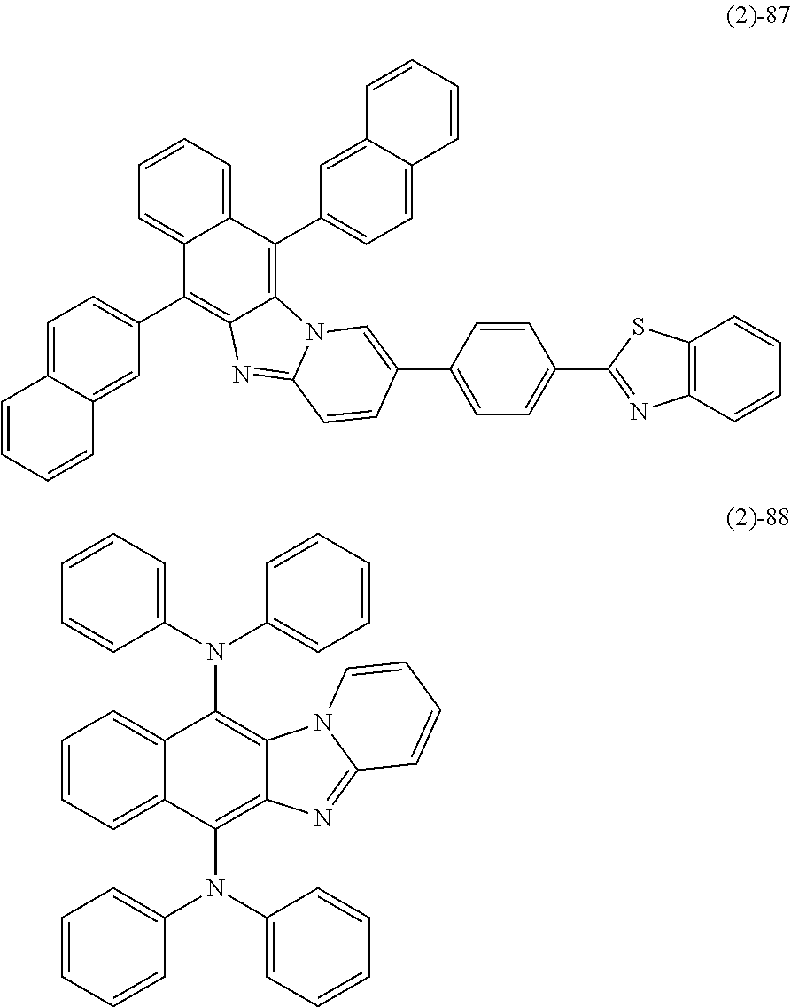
C12=CC=CC=C1C(C1=CC=C3C(=C1)C=CC=C3)=C1C(=C2C2=CC=C3C(=C2)C=CC=C3)N2C(=N1)C=CC(C1=CC=C(C3=NC4=C(S3)C=CC=C4)C=C1)=C2.C1=CC=C2C(=C1)C(N(C1=CC=CC=C1)C1=CC=CC=C1)=C1C(=C2N(C2=CC=CC=C2)C2=CC=CC=C2)N=C2N1C=CC=C2
